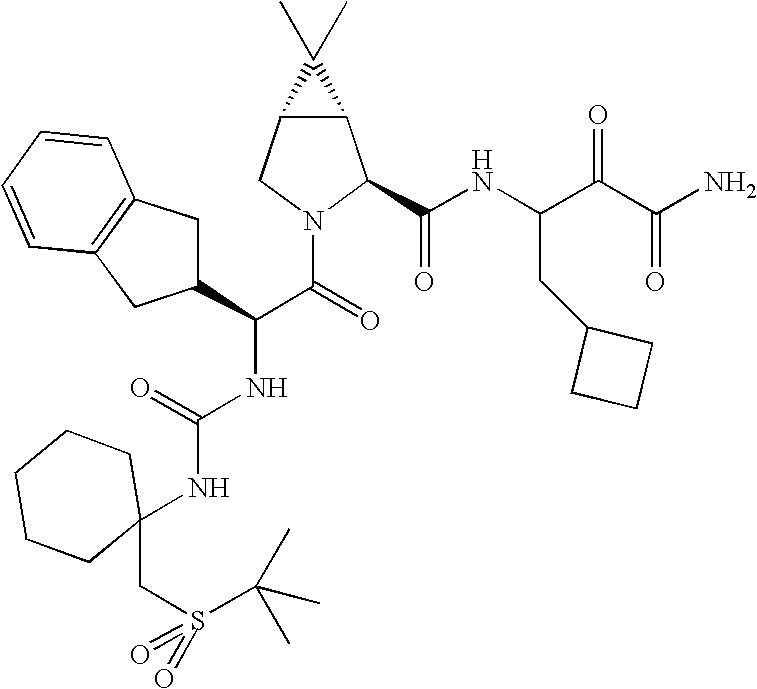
C12C(CN(C(=O)C(NC(NC3(CS(C(C)(C)C)(=O)=O)CCCCC3)=O)C3CC4=C(C3)C=CC=C4)C1C(NC(C(C(N)=O)=O)CC1CCC1)=O)C2(C)C
